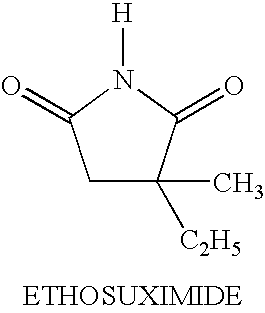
C1C(C)([C2H5])C(=O)N([H])C1=O
